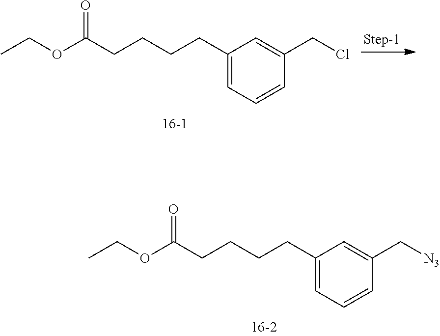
C1(CCCCC(OCC)=O)=CC=CC(CCl)=C1.C1(CCCCC(OCC)=O)=CC=CC(C[N3])=C1
